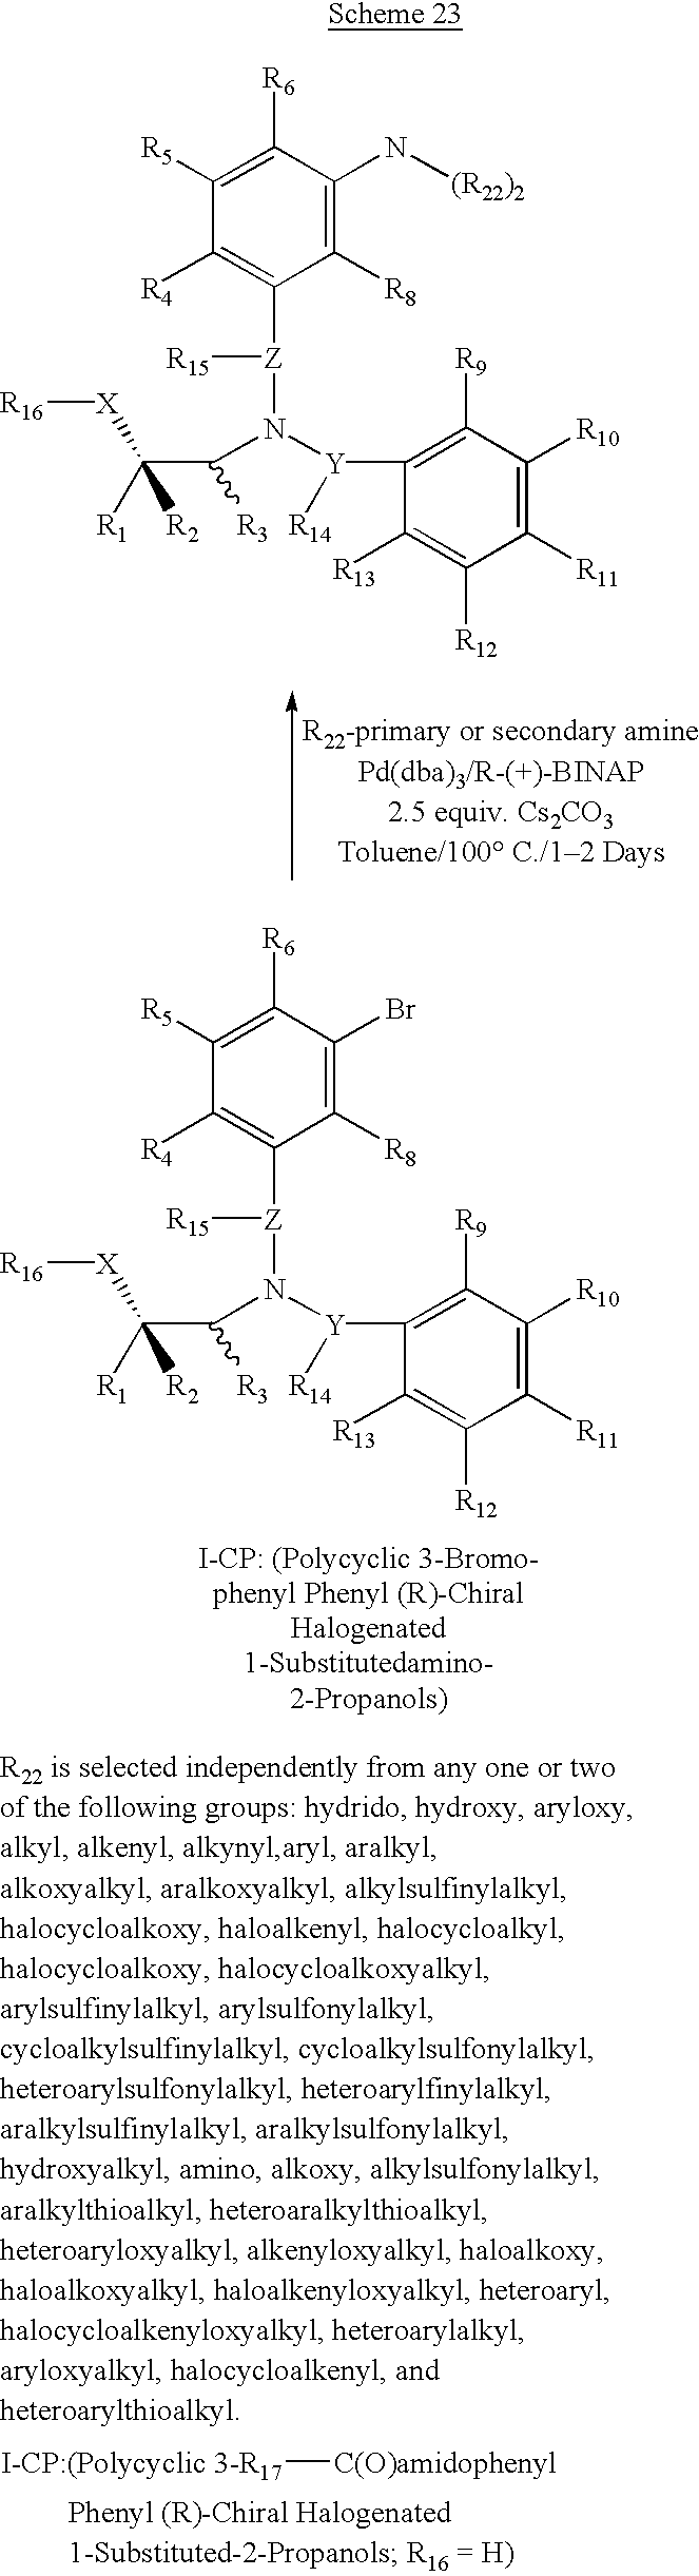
C1([R5])=C([R6])C(Br)=C([R8])C([Z]([R15])N([Y](C2=C([R9])C([R10])=C([R11])C([R12])=C2[R13])[R14])C(C([X][R16])([R2])[R1])[R3])=C1[R4].C1([R5])=C([R6])C(N[(R22)2])=C([R8])C([Z]([R15])N([Y](C2=C([R9])C([R10])=C([R11])C([R12])=C2[R13])[R14])C(C([X][R16])([R2])[R1])[R3])=C1[R4].[3-R17][C(O)amidophenyl]
